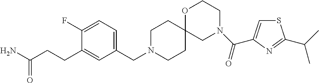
C1N(CC2=CC=C(F)C(CCC(N)=O)=C2)CCC2(C1)CN(C(=O)C1=CSC(C(C)C)=N1)CCO2
